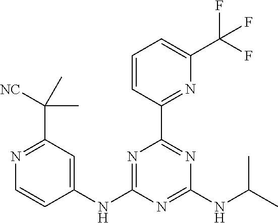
C1=CC(C2=NC(NC(C)C)=NC(NC3=CC(C([NC])(C)C)=NC=C3)=N2)=NC(C(F)(F)F)=C1
